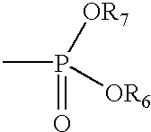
CP([OR7])(=O)[OR6]
